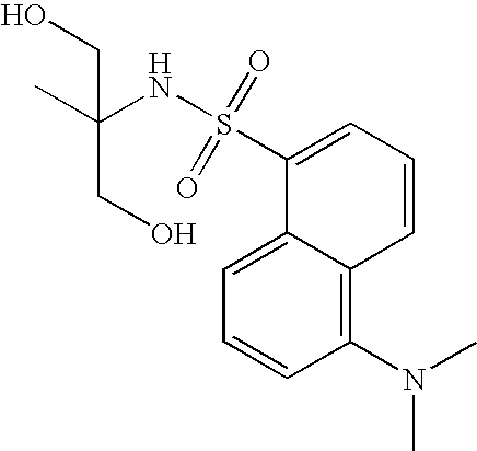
C1=C2C(=C(N(C)C)C=C1)C=CC=C2S(NC(C)(CO)CO)(=O)=O
